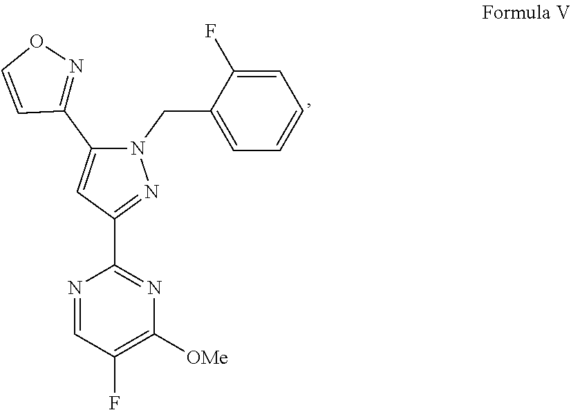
N1=CC(F)=C([OMe])N=C1C1=NN(CC2=CC=CC=C2F)C(C2=NOC=C2)=C1
